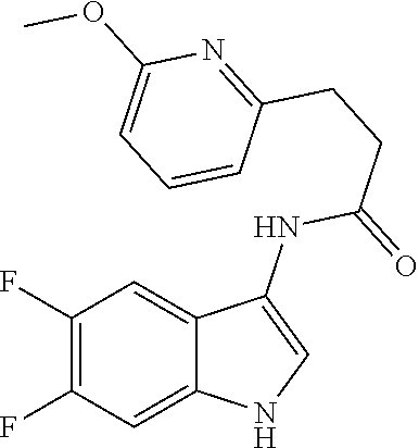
C1(F)=C(F)C=C2C(=C1)C(NC(=O)CCC1=NC(OC)=CC=C1)=CN2
